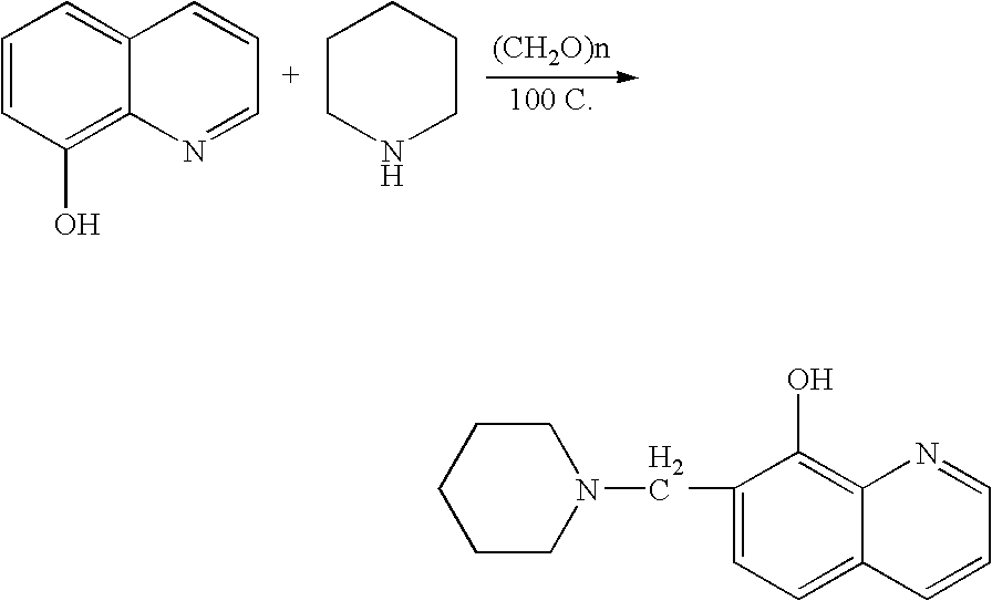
C1=CC(O)=C2C(=C1)C=CC=N2.C1CCCCN1.C1=C(CN2CCCCC2)C(O)=C2C(=C1)C=CC=N2
